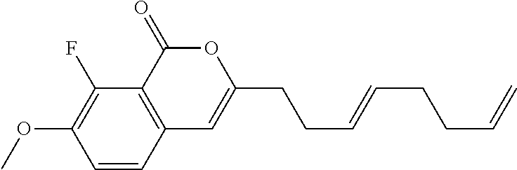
C1=CC2=C(C(F)=C1OC)C(=O)OC(CCC=CCCC=C)=C2
